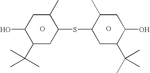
O.C1C(SC2C(C)CC(O)C(C(C)(C)C)C2)C(C)CC(O)C1C(C)(C)C.O
